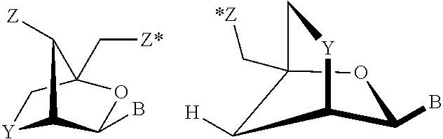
[Y]1C2C(B)OC(C[Z*])(C1)C2[Z].C1(B)C2C([H])C(C[*Z])(O1)C[Y]2
